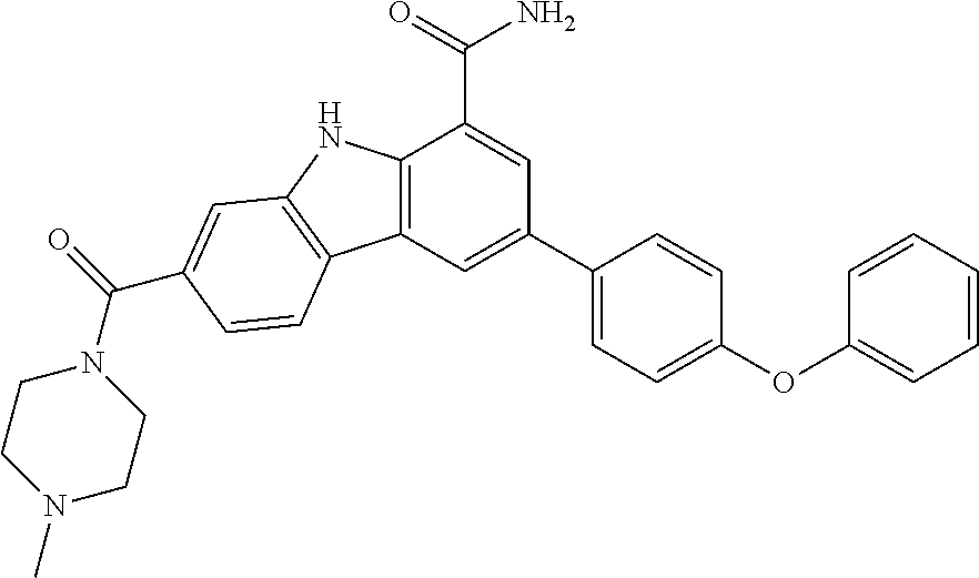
C12=C(C=C(C3=CC=C(OC4=CC=CC=C4)C=C3)C=C1C(=O)N)C1=C(N2)C=C(C(=O)N2CCN(C)CC2)C=C1
